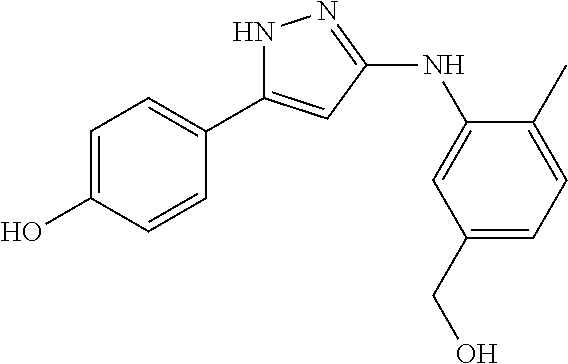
N1C(C2=CC=C(O)C=C2)=CC(NC2=CC(CO)=CC=C2C)=N1
